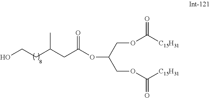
OCCC(CC(OC(COC([C15H31])=O)COC([C15H31])=O)=O)C
